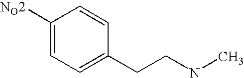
C1=C([NO2])C=CC(CCNC)=C1
